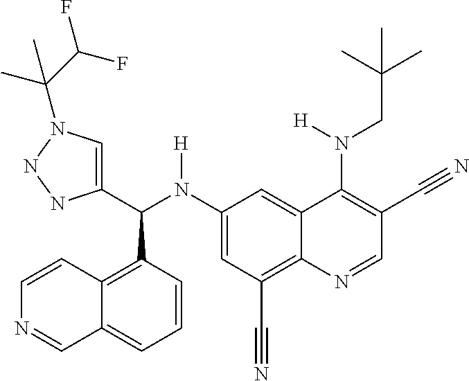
C1(N(C(C2=CN(C(C(F)F)(C)C)NN2)C2=C3C(=CC=C2)C=NC=C3)[H])=CC(C#N)=C2C(=C1)C(N(CC(C)(C)C)[H])=C(C#N)C=N2
